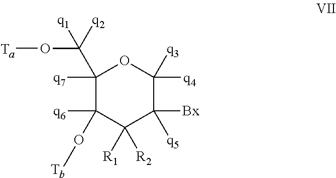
C1([q7])(C([q1])([q2])O[Ta])C(O[Tb])([q6])C([R2])([R1])C([Bx])([q5])C([q4])([q3])O1
